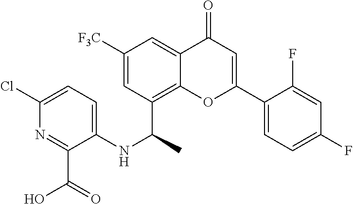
C1=C(NC(C2=C3C(=CC([F3C])=C2)C(=O)C=C(C2=CC=C(F)C=C2F)O3)C)C(C(O)=O)=NC(Cl)=C1
